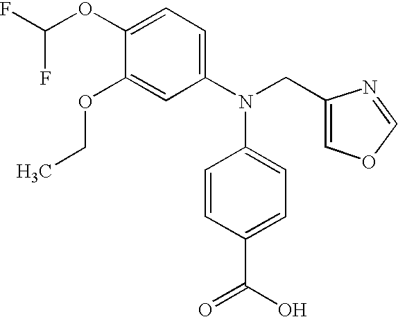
C1(OCC)=CC(N(CC2=COC=N2)C2=CC=C(C(O)=O)C=C2)=CC=C1OC(F)F
